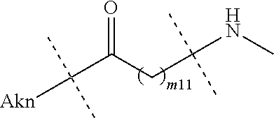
C(C(CC(NC)(C)C)=O)([Akn])(C)C
